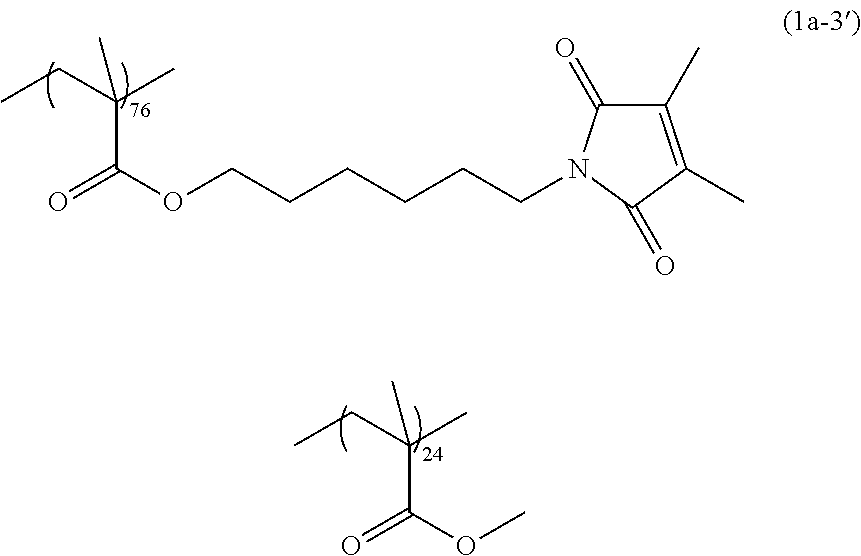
C1(C)=C(C)C(=O)N(CCCCCCOC(=O)C(C)(CC)C)C1=O.COC(=O)C(C)(CC)C
